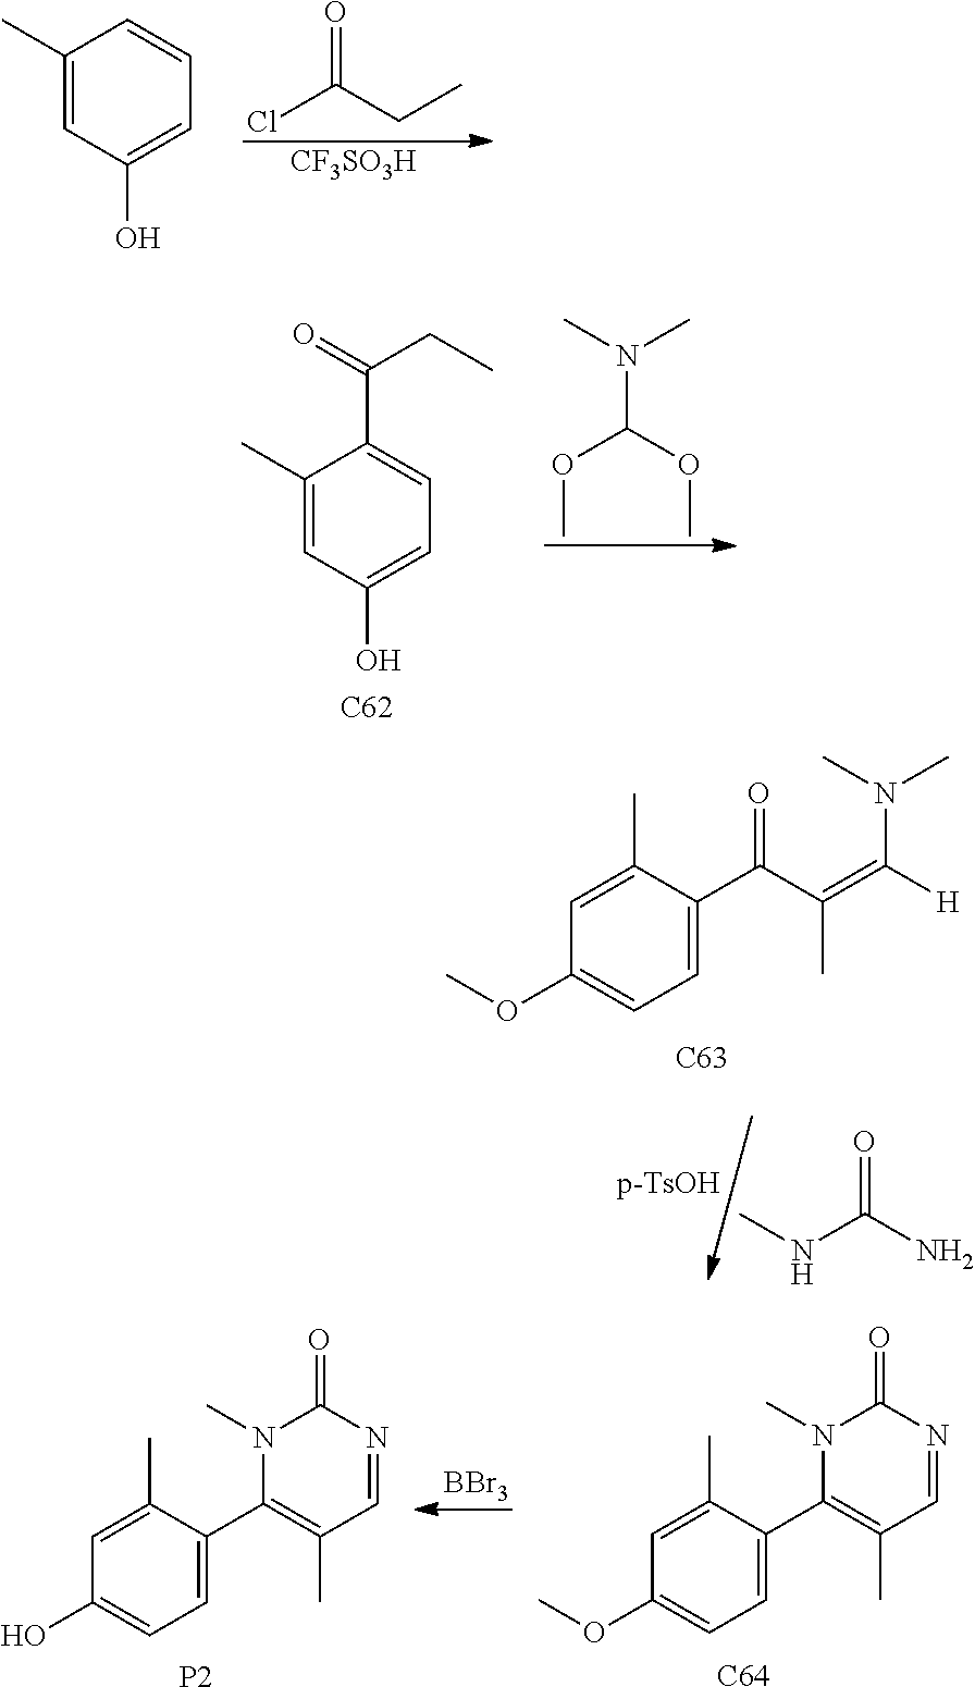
C1(C)=CC(O)=CC=C1.ClC(CC)=O.[CF3SO3H].C1(C)=CC(O)=CC=C1C(=O)CC.[C62].O(C)C(OC)N(C)C.C1=C(C(C(=C([H])N(C)C)C)=O)C(C)=CC(OC)=C1.[C63].N(C(N)=O)C.C1=C(C2=C(C)C=NC(=O)N2C)C(C)=CC(O)=C1.[P2].[BBr3].C1=C(C2=C(C)C=NC(=O)N2C)C(C)=CC(OC)=C1.[C64]
